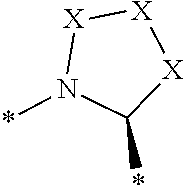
[X]1N(*)C(*)[X][X]1
